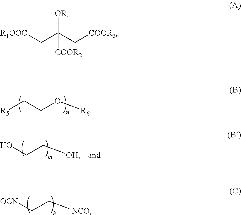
[OCN]CC[NCO].[R5]CCO[R6].OCC[OH].[R1OOC]CC(C[COOR3])([OR4])[COOR2]
